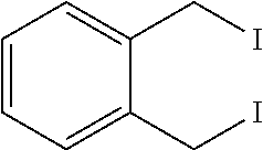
C1=CC=C(CI)C(CI)=C1
